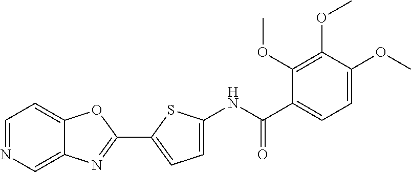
C1=NC=C2C(=C1)OC(C1=CC=C(NC(=O)C3=CC=C(OC)C(OC)=C3OC)S1)=N2
